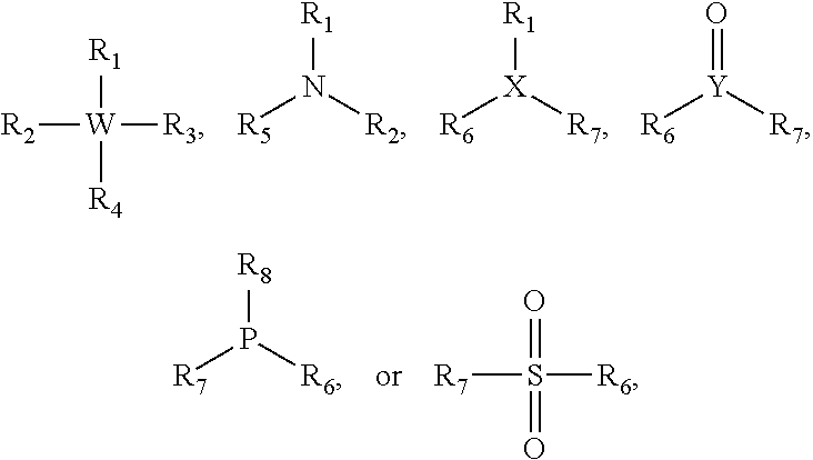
[R2][W]([R3])([R1])[R4].[R5]N([R2])[R1].[R6][X]([R7])[R1].[R6][Y]([R7])=O.[R7]P([R6])[R8].[R7]S([R6])(=O)=O
